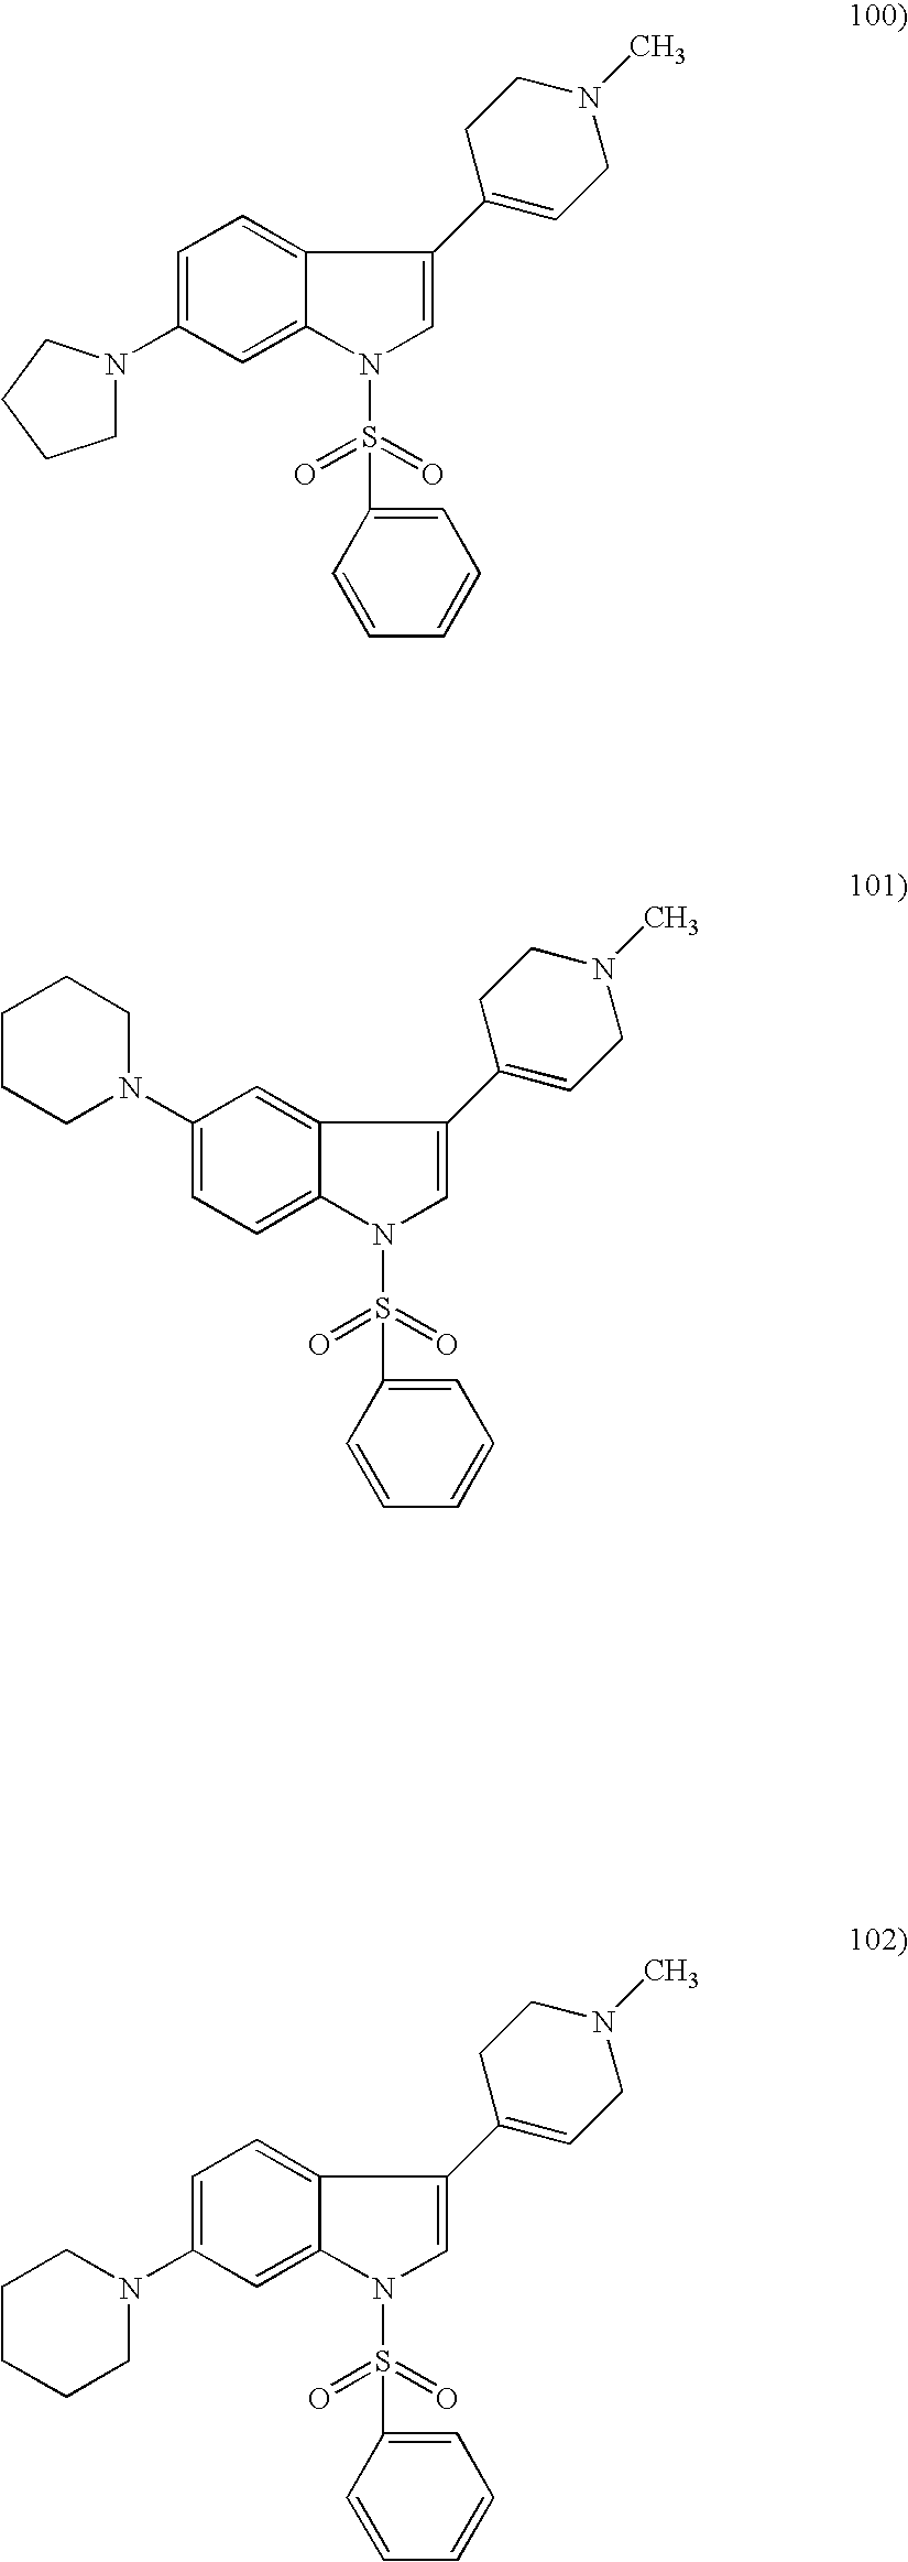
C1=C(N2CCCC2)C=C2C(=C1)C(C1=CCN(C)CC1)=CN2S(=O)(=O)C1=CC=CC=C1.C1(N2CCCCC2)=CC=C2C(=C1)C(C1=CCN(C)CC1)=CN2S(=O)(=O)C1=CC=CC=C1.C1=C(N2CCCCC2)C=C2C(=C1)C(C1=CCN(C)CC1)=CN2S(=O)(=O)C1=CC=CC=C1
